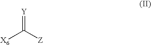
[X6]C([Z])=[Y]
